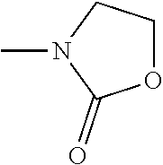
N1(C)C(=O)OCC1
